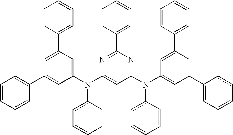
C1=C(C2=CC=CC=C2)C=C(N(C2=CC(N(C3=CC(C4=CC=CC=C4)=CC(C4=CC=CC=C4)=C3)C3=CC=CC=C3)=NC(C3=CC=CC=C3)=N2)C2=CC=CC=C2)C=C1C1=CC=CC=C1
